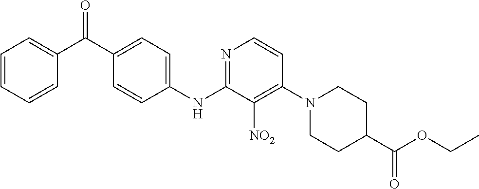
N1=C(NC2=CC=C(C(C3=CC=CC=C3)=O)C=C2)C([NO2])=C(N2CCC(C(OCC)=O)CC2)C=C1
